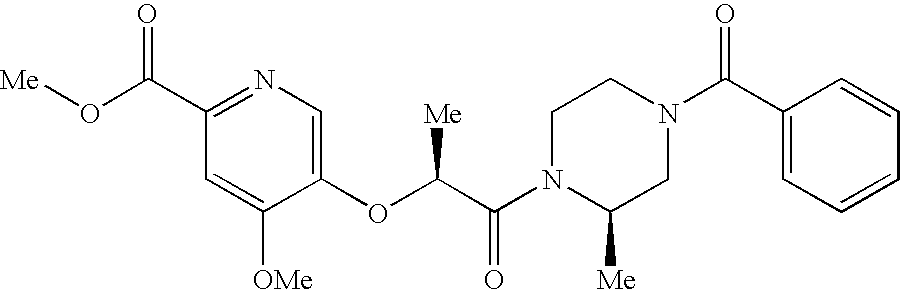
N1(C(C(OC2=CN=C(C(O[Me])=O)C=C2[OMe])[Me])=O)CCN(C(C2=CC=CC=C2)=O)CC1[Me]
